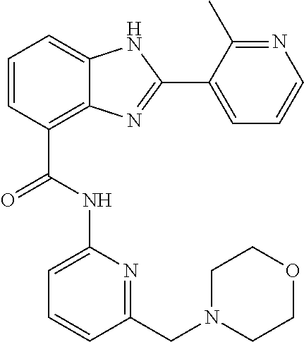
C1=CC(C(=O)NC2=CC=CC(CN3CCOCC3)=N2)=C2C(=C1)NC(C1=CC=CN=C1C)=N2
